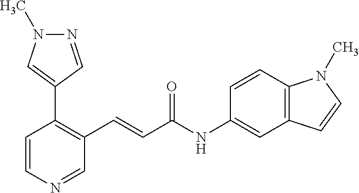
N1=CC(C2=C(C=CC(NC3=CC4=C(C=C3)N(C)C=C4)=O)C=NC=C2)=CN1C
